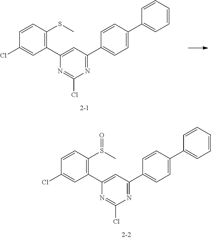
C1(C2=C(SC)C=CC(Cl)=C2)=CC(C2=CC=C(C3=CC=CC=C3)C=C2)=NC(Cl)=N1.C1(C2=C(S(C)=O)C=CC(Cl)=C2)=CC(C2=CC=C(C3=CC=CC=C3)C=C2)=NC(Cl)=N1
